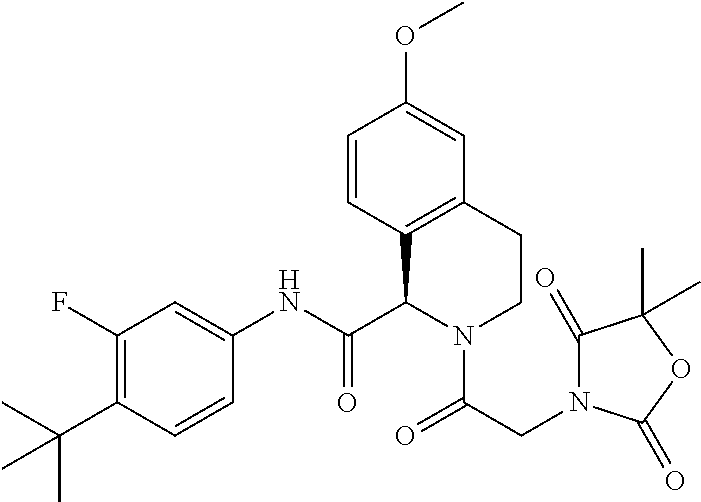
C1(F)=C(C(C)(C)C)C=CC(NC(C2N(C(=O)CN3C(=O)C(C)(C)OC3=O)CCC3=C2C=CC(OC)=C3)=O)=C1
